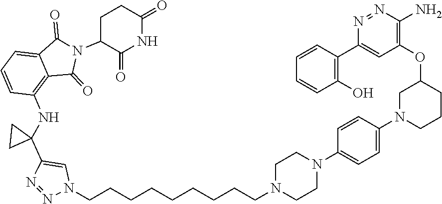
N1=NC(N)=C(OC2CN(C3=CC=C(N4CCN(CCCCCCCCCN5C=C(C6(NC7=C8C(=CC=C7)C(=O)N(C7C(=O)NC(=O)CC7)C8=O)CC6)N=N5)CC4)C=C3)CCC2)C=C1C1=C(O)C=CC=C1
